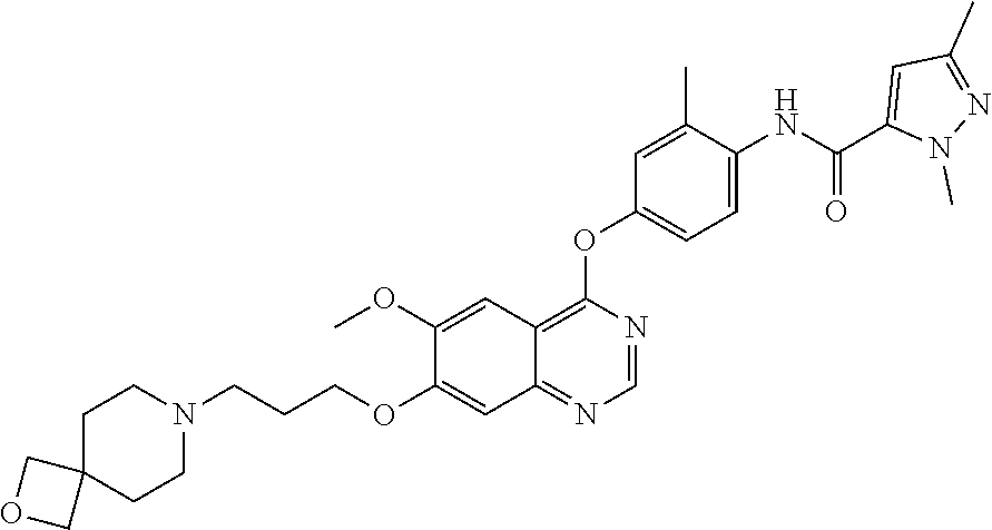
C1C2(CCN(CCCOC3=CC4=NC=NC(OC5=CC=C(NC(=O)C6=CC(C)=NN6C)C(C)=C5)=C4C=C3OC)C1)COC2
